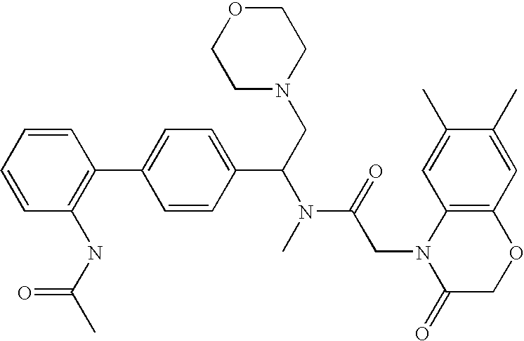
C1=CC(NC(C)=O)=C(C2=CC=C(C(CN3CCOCC3)N(C)C(CN3C(=O)COC4=C3C=C(C)C(C)=C4)=O)C=C2)C=C1
